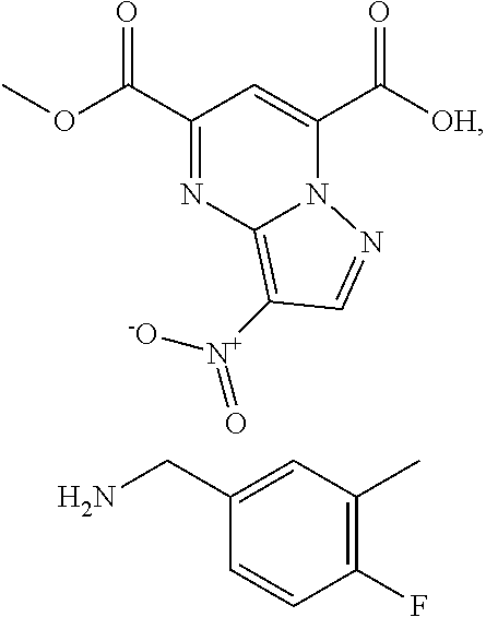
C1(C(OC)=O)=NC2=C([N+]([-O])=O)C=NN2C(C([OH])=O)=C1.C1(F)=C(C)C=C(CN)C=C1
